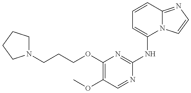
N1(CCCOC2=C(OC)C=NC(NC3=CC=CC4=NC=CN34)=N2)CCCC1
